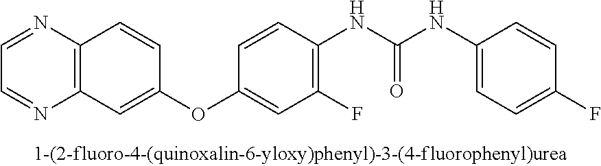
C1=NC2=C(N=C1)C=CC(OC1=CC(F)=C(NC(NC3=CC=C(F)C=C3)=O)C=C1)=C2
